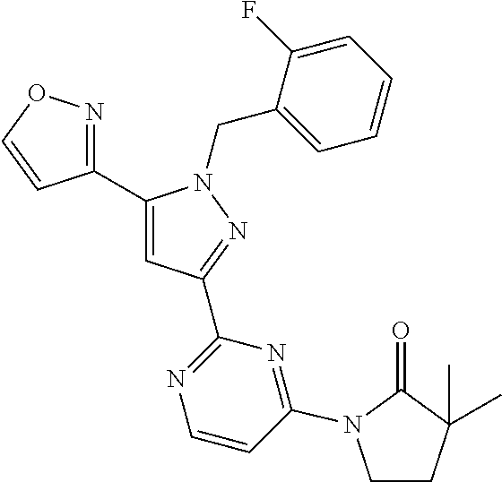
C1(C2=NOC=C2)=CC(C2=NC=CC(N3CCC(C)(C)C3=O)=N2)=NN1CC1=CC=CC=C1F
